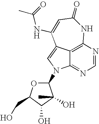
C12=NC=NC3=C1C(=CN2C1OC(CO)C(O)C1(O)C)C(NC(=O)C)=CC(=O)N3
